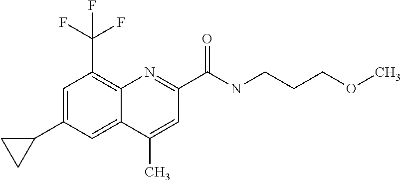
C1(C)=CC(C(NCCCOC)=O)=NC2=C(C(F)(F)F)C=C(C3CC3)C=C12
